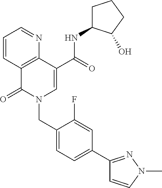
C1=CC2=C(N=C1)C(C(=O)NC1CCCC1O)=CN(CC1=CC=C(C3=NN(C)C=C3)C=C1F)C2=O
